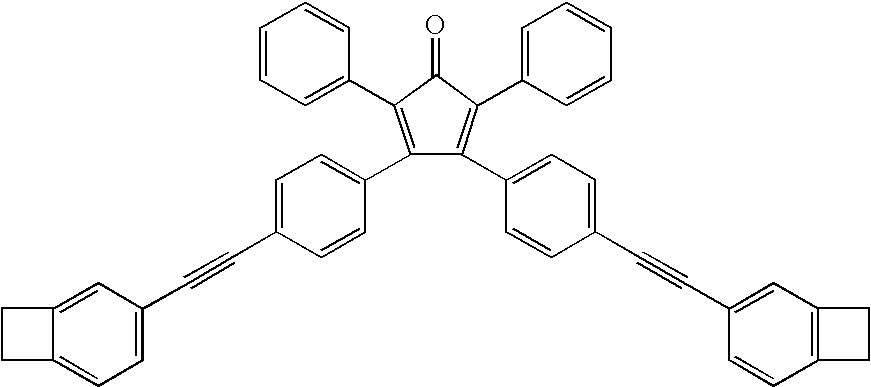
C1(=O)C(C2=CC=CC=C2)=C(C2=CC=C(C#CC3=CC=C4C(=C3)CC4)C=C2)C(C2=CC=C(C#CC3=CC4=C(C=C3)CC4)C=C2)=C1C1=CC=CC=C1
